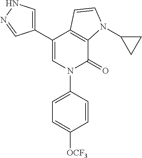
C1(C2=CNN=C2)=CN(C2=CC=C([OCF3])C=C2)C(=O)C2=C1C=CN2C1CC1
